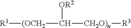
[R1][(OCH2]C([CH2O)n][R3])[OR2]
